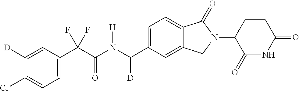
C1([D])=CC(C(C(N(C(C2=CC=C3C(=C2)CN(C2C(=O)NC(=O)CC2)C3=O)[D])[H])=O)(F)F)=CC=C1Cl
